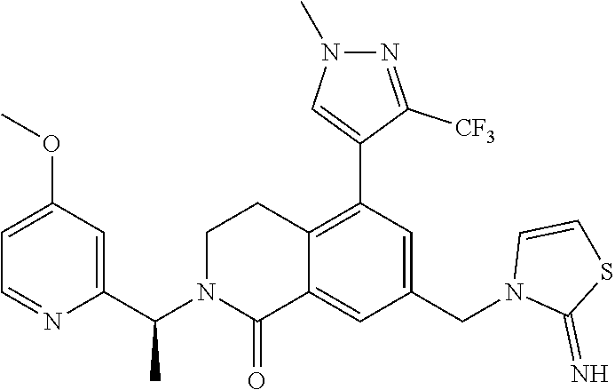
C1(OC)=CC=NC(C(N2C(=O)C3=CC(CN4C(=N)SC=C4)=CC(C4=CN(C)N=C4[CF3])=C3CC2)C)=C1
